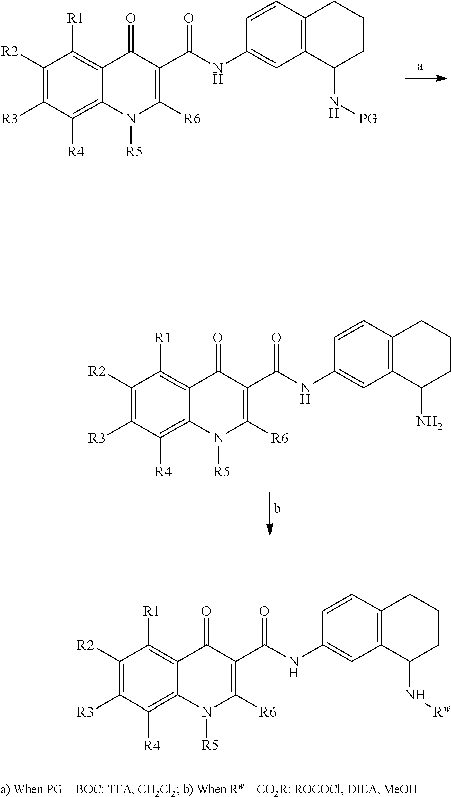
C1([R2])=C([R3])C([R4])=C2C(=C1[R1])C(=O)C(C(NC1=CC3=C(C=C1)CCCC3N[Rw])=O)=C([R6])N2[R5].C1([R2])=C([R3])C([R4])=C2C(=C1[R1])C(=O)C(C(NC1=CC3=C(C=C1)CCCC3N[PG])=O)=C([R6])N2[R5].C1([R2])=C([R3])C([R4])=C2C(=C1[R1])C(=O)C(C(NC1=CC3=C(C=C1)CCCC3N)=O)=C([R6])N2[R5]
